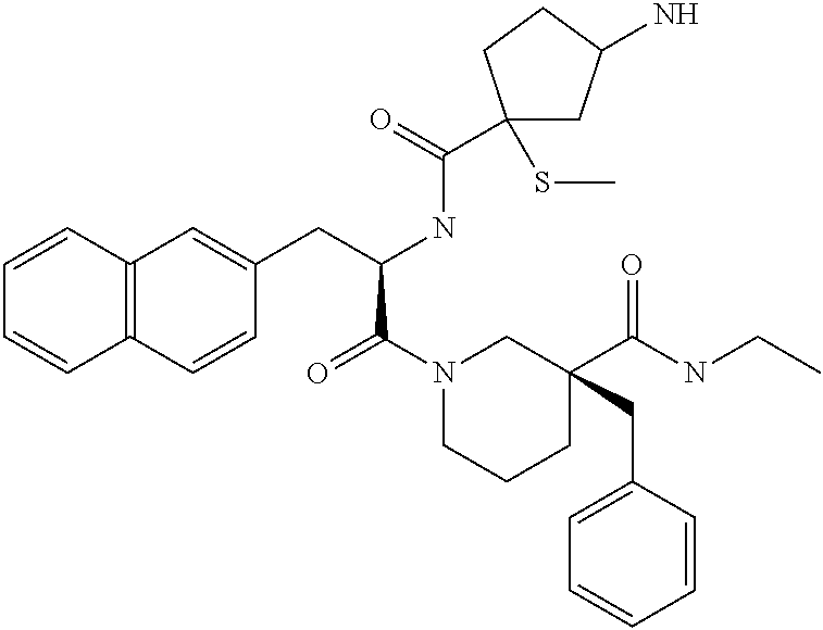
C12=C(C=CC(CC(NC(=O)C3(SC)CC(N)CC3)C(=O)N3CCCC(C(NCC)=O)(CC4=CC=CC=C4)C3)=C1)C=CC=C2
